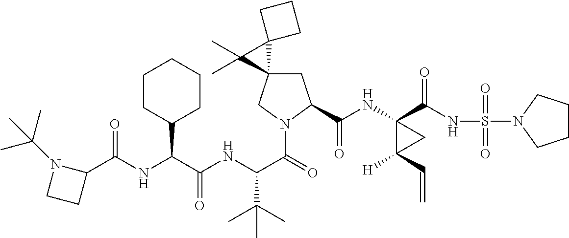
C1C2(CN(C(=O)C(NC(C(NC(=O)C3N(C(C)(C)C)CC3)C3CCCCC3)=O)C(C)(C)C)C1C(NC1(C(NS(=O)(=O)N3CCCC3)=O)C([H])(C=C)C1)=O)C1(C2(C)C)CCC1
